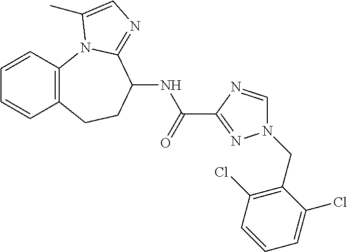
C1=CC2=C(C=C1)CCC(NC(=O)C1=NN(CC3=C(Cl)C=CC=C3Cl)C=N1)C1=NC=C(C)N21
